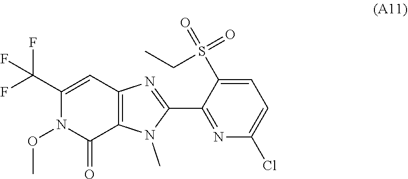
C1(C(F)(F)F)=CC2=C(C(=O)N1OC)N(C)C(C1=NC(Cl)=CC=C1S(=O)(=O)CC)=N2
